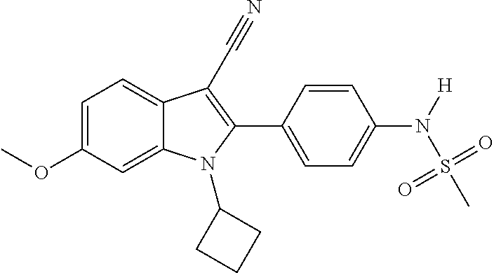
C1=C(OC)C=C2C(=C1)C(C#N)=C(C1=CC=C(N([H])S(C)(=O)=O)C=C1)N2C1CCC1
